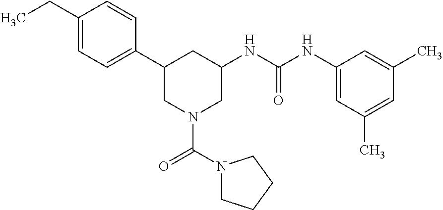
C1(CC)=CC=C(C2CN(C(N3CCCC3)=O)CC(NC(NC3=CC(C)=CC(C)=C3)=O)C2)C=C1
